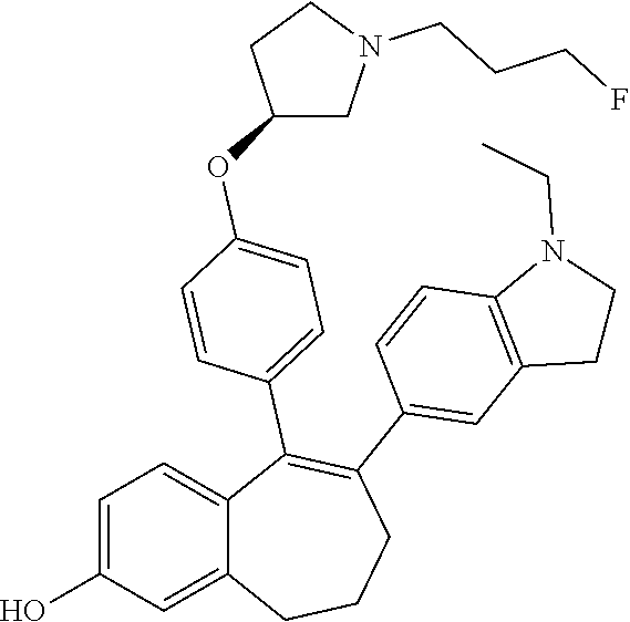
C1=C(O)C=C2C(=C1)C(C1=CC=C(OC3CN(CCCF)CC3)C=C1)=C(C1=CC3=C(C=C1)N(CC)CC3)CCC2
